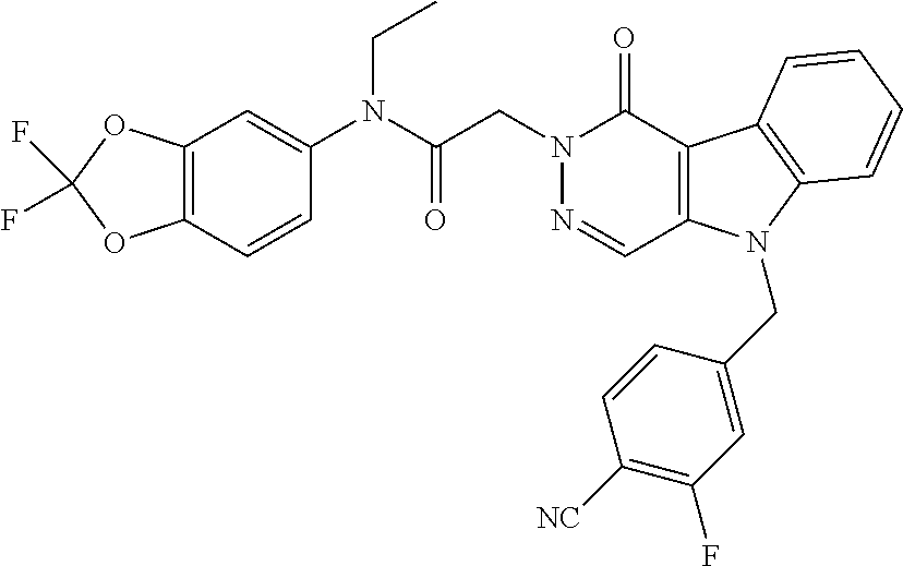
C12=C(C(=O)N(CC(=O)N(C3=CC4=C(C=C3)OC(F)(F)O4)CC)N=C1)C1=C(N2CC2=CC(F)=C([NC])C=C2)C=CC=C1
